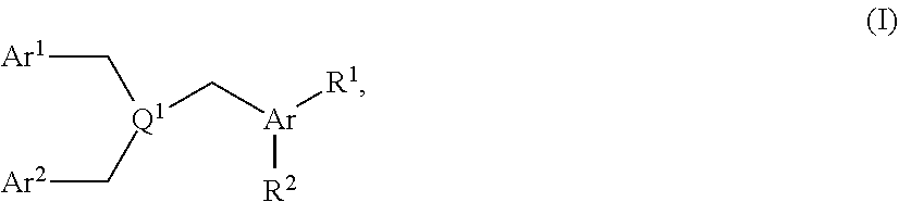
[Q1](C[Ar]([R1])[R2])(C[Ar2])C[Ar1]
